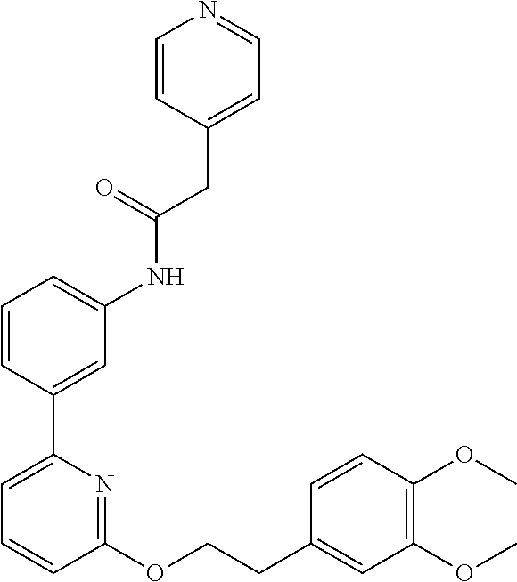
C1=CC(C2=CC=CC(OCCC3=CC(OC)=C(OC)C=C3)=N2)=CC(NC(CC2=CC=NC=C2)=O)=C1
